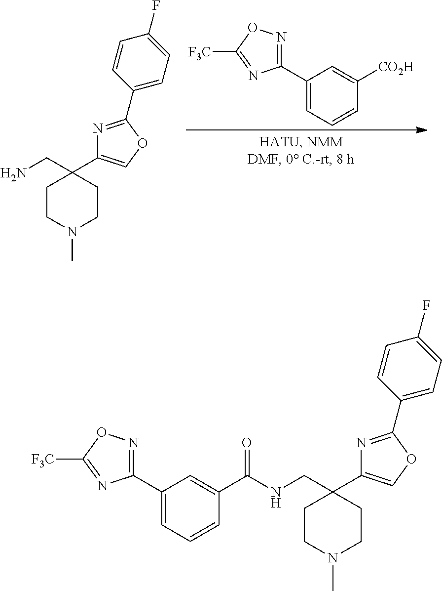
C1(C2=CC=CC([CO2H])=C2)=NOC([F3C])=N1.C1(C2=COC(C3=CC=C(F)C=C3)=N2)(CN)CCN(C)CC1.C1(C2=CC=CC(C(NCC3(C4=COC(C5=CC=C(F)C=C5)=N4)CCN(C)CC3)=O)=C2)=NOC([F3C])=N1
